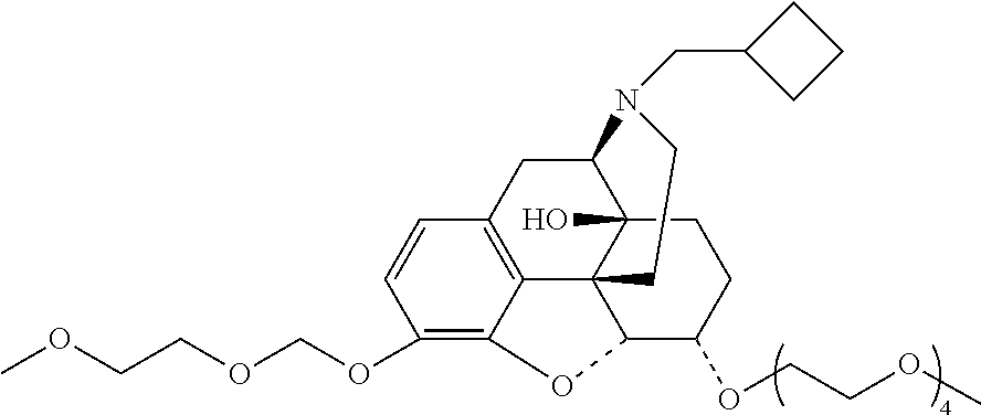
C1(OCOCCOC)=C2C3=C(C=C1)CC1C4(O)C3(C(C(OCCOC)CC4)O2)CCN1CC1CCC1
